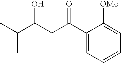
CC(C(CC(=O)C1=CC=CC=C1[OMe])O)C
